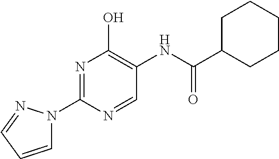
N1=C(N2C=CC=N2)N=CC(NC(C2CCCCC2)=O)=C1O
